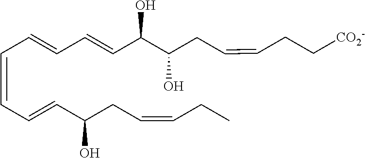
C(=CC=CC(CC=CCC)O)C=CC=CC(C(CC=CCC[CO2-])O)O
